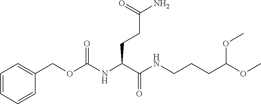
C1=CC=CC(COC(NC(C(NCCCC(OC)OC)=O)CCC(N)=O)=O)=C1
